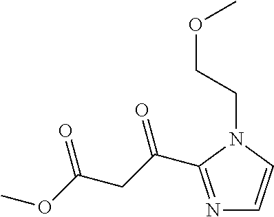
N1=C(C(CC(OC)=O)=O)N(CCOC)C=C1
